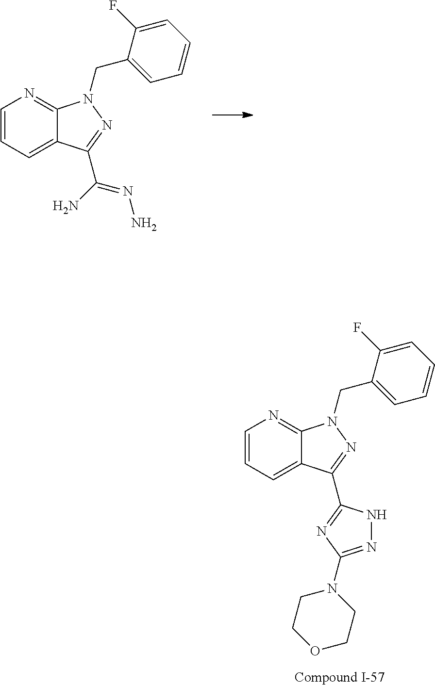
C1=CC=C2C(=N1)N(CC1=CC=CC=C1F)N=C2C(N)=NN.C1=CC=C2C(=N1)N(CC1=CC=CC=C1F)N=C2C1=NC(N2CCOCC2)=NN1
